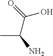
C(C(C)N)(=O)O
